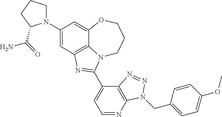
C12=C3C=C(N4CCCC4C(=O)N)C=C1OCCCN2C(C1=CC=NC2=C1N=NN2CC1=CC=C(OC)C=C1)=N3
